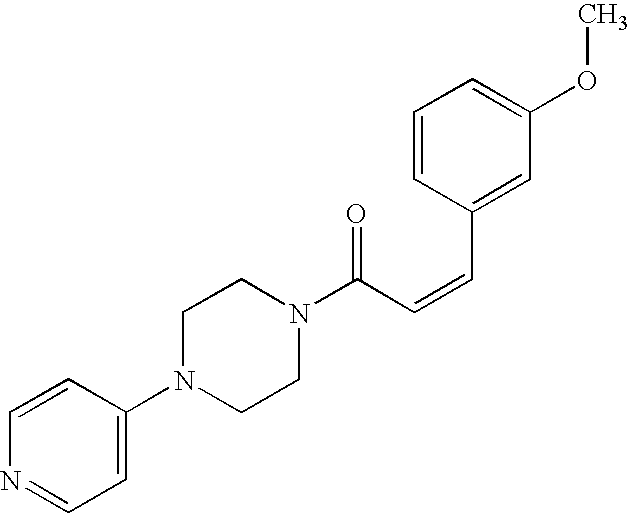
C1=CC(N2CCN(C(C=CC3=CC(OC)=CC=C3)=O)CC2)=CC=N1
